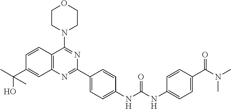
C1=CC2=C(C=C1C(C)(O)C)N=C(C1=CC=C(NC(NC3=CC=C(C(N(C)C)=O)C=C3)=O)C=C1)N=C2N1CCOCC1
